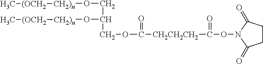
C1CC(=O)N(OC([CH2CH2CH2]C(OCC(CO[CH2)n][(OCH2]C)O[CH2)n][(OCH2]C)=O)=O)C1=O
